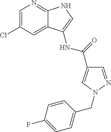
C1=C(Cl)C=C2C(=N1)NC=C2NC(=O)C1=CN(CC2=CC=C(F)C=C2)N=C1
